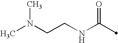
CN(CCNC(=O)C)C
